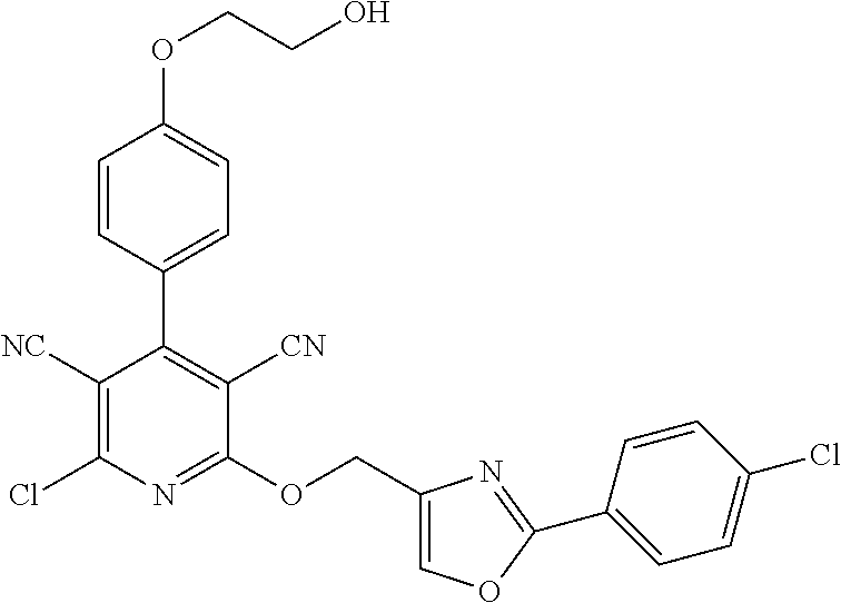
C1([NC])=C(Cl)N=C(OCC2=COC(C3=CC=C(Cl)C=C3)=N2)C([CN])=C1C1=CC=C(OCCO)C=C1
